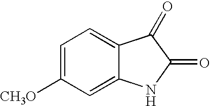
C1=C([CH3O])C=C2C(=C1)C(=O)C(=O)N2
